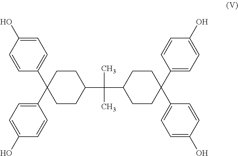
C1=C(O)C=CC(C2(C3=CC=C(O)C=C3)CCC(C(C)(C3CCC(C4=CC=C(O)C=C4)(C4=CC=C(O)C=C4)CC3)C)CC2)=C1
